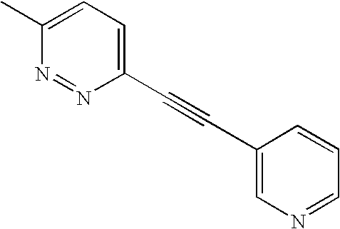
N1=NC(C#CC2=CN=CC=C2)=CC=C1C
